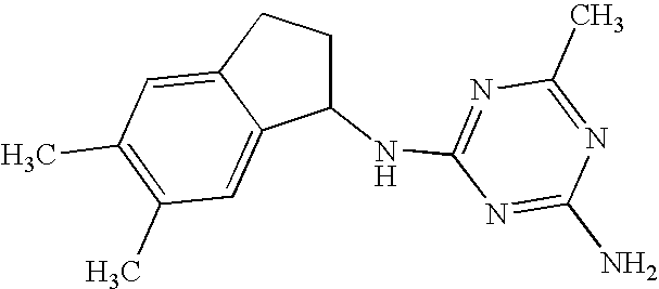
C1(NC2=NC(C)=NC(N)=N2)CCC2=CC(C)=C(C)C=C12
